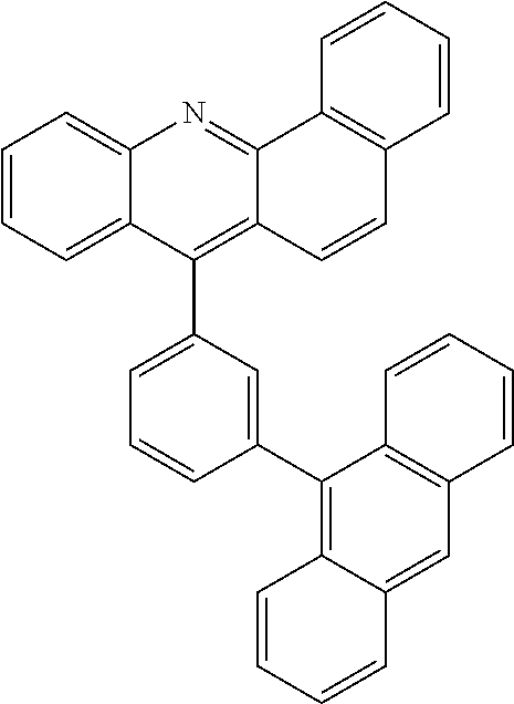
C12=CC=CC=C1C(C1=CC=CC(C3=C4C(=CC5=C3C=CC=C5)C=CC=C4)=C1)=C1C(=N2)C2=C(C=C1)C=CC=C2
